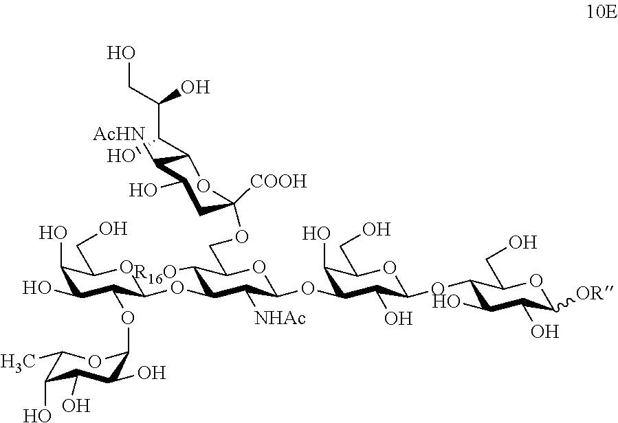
C(C(O)CO)(O)C1C([AcHN])C(O)CC([COOH])(OCC2C([R16O])C(OC3C(OC4C(O)C(O)C(O)C(C)O4)C(O)C(O)C(CO)O3)C([NHAc])C(OC3C(O)C(CO)OC(OC4C(O)C(O)C([OR])OC4CO)C3O)O2)O1
